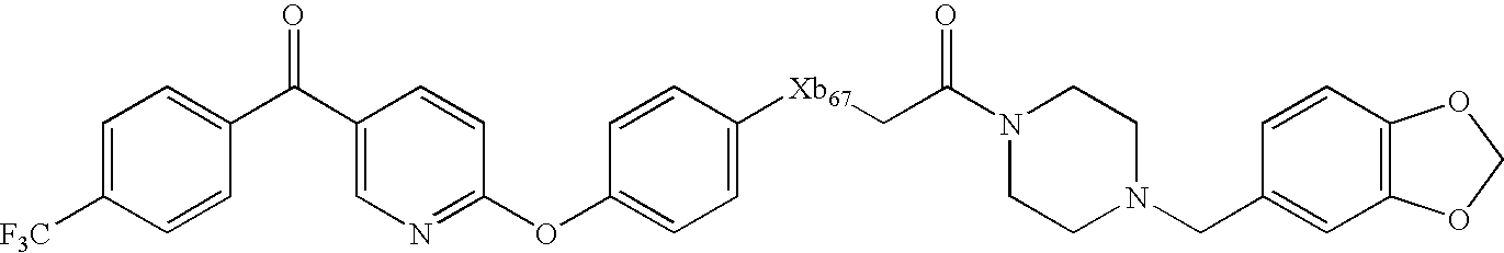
C1([F3C])=CC=C(C(C2=CN=C(OC3=CC=C([Xb67]CC(N4CCN(CC5=CC6=C(C=C5)OCO6)CC4)=O)C=C3)C=C2)=O)C=C1
